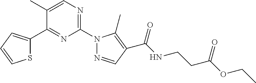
C1=C(C)C(C2=CC=CS2)=NC(N2N=CC(C(NCCC(OCC)=O)=O)=C2C)=N1
